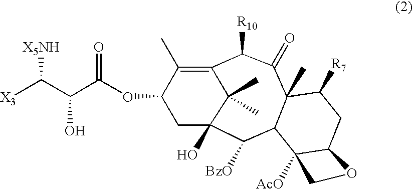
C1(C)=C2C(C)(C)C(O)(CC1OC(=O)C(C([X3])[X5NH])O)C([BzO])C1C(C)(C(=O)C2[R10])C([R7])CC2C1([AcO])CO2
